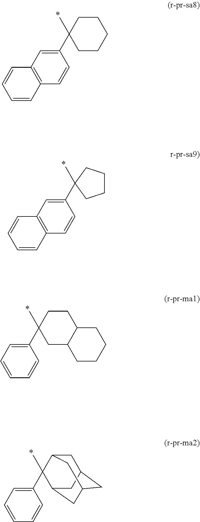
C1(C2(C)CCCCC2)=CC2=C(C=C1)C=CC=C2.C1(C2(C)CCCC2)=CC2=C(C=C1)C=CC=C2.C1(C2(C)CC3C(CC2)CCCC3)=CC=CC=C1.C1(C2(C)C3CC4CC(CC2C4)C3)=CC=CC=C1
